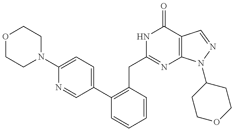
C(C1=NC2=C(C(=O)N1)C=NN2C1CCOCC1)C1=C(C2=CC=C(N3CCOCC3)N=C2)C=CC=C1
